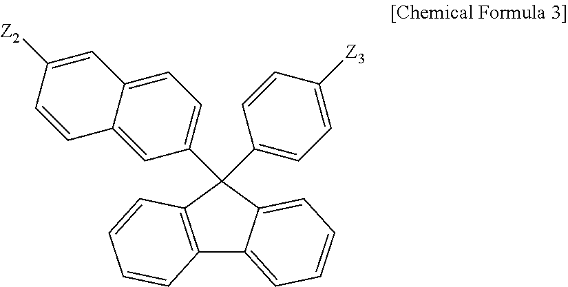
C1=C2C(=CC(C3(C4=CC=C([Z3])C=C4)C4=CC=CC=C4C4=C3C=CC=C4)=C1)C=CC([Z2])=C2
